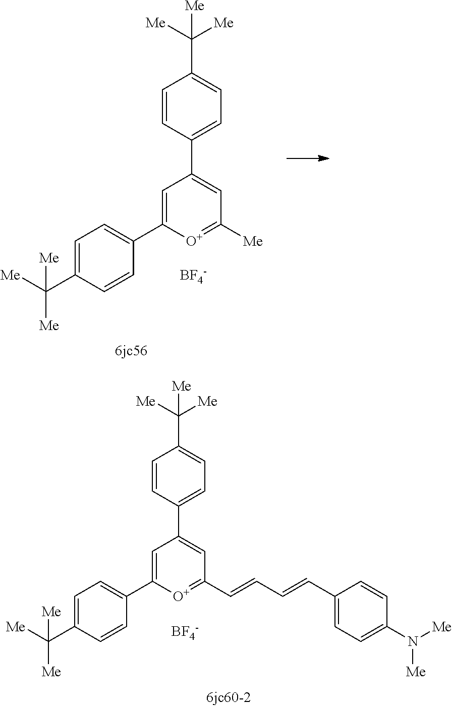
C1=CC(C2=CC([Me])=[O+]C(C3=CC=C(C([Me])([Me])[Me])C=C3)=C2)=CC=C1C([Me])([Me])[Me].[BF4-].[BF4-].C1=CC(C2=CC(C=CC=CC3=CC=C(N([Me])[Me])C=C3)=[O+]C(C3=CC=C(C([Me])([Me])[Me])C=C3)=C2)=CC=C1C([Me])([Me])[Me]
